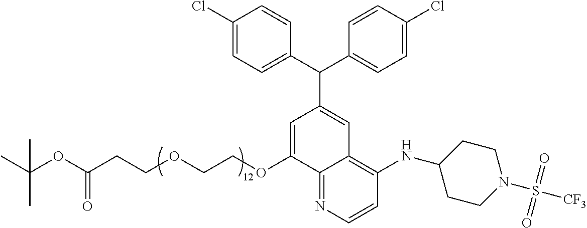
C1=C(OCCOCCC(OC(C)(C)C)=O)C2=NC=CC(NC3CCN(S([CF3])(=O)=O)CC3)=C2C=C1C(C1=CC=C(Cl)C=C1)C1=CC=C(Cl)C=C1
